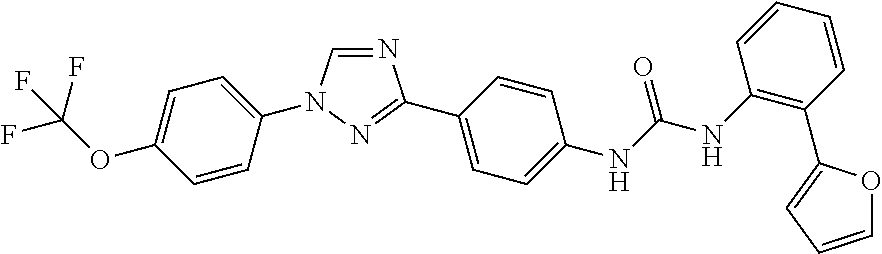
N1=CN(C2=CC=C(OC(F)(F)F)C=C2)N=C1C1=CC=C(NC(NC2=C(C3=CC=CO3)C=CC=C2)=O)C=C1
